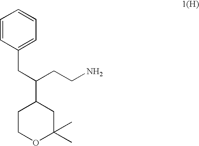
C1COC(C)(C)CC1C(CCN)CC1=CC=CC=C1
